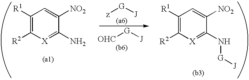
[X]1=C(N)C([NO2])=CC([R1])=C1[R2].[X]1=C(N[G][J])C([NO2])=CC([R1])=C1[R2].[z][G][J].[OHC][G][J]
